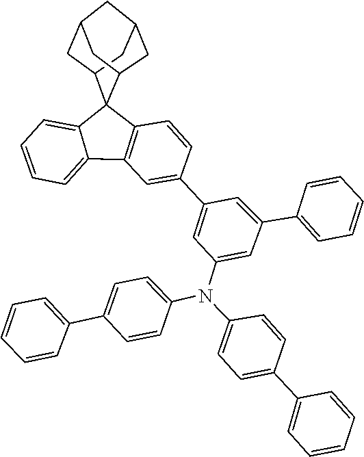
C1=CC(C2=CC=CC=C2)=CC=C1N(C1=CC(C2=CC=CC=C2)=CC(C2=CC3=C(C=C2)C2(C4=CC=CC=C34)C3CC4CC(CC2C4)C3)=C1)C1=CC=C(C2=CC=CC=C2)C=C1
